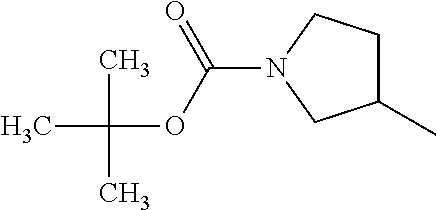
CC(C)(C)OC(N1CC(C)CC1)=O
